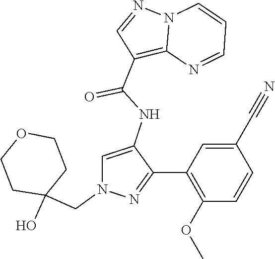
N12C(=C(C(NC3=CN(CC4(O)CCOCC4)N=C3C3=C(OC)C=CC(C#N)=C3)=O)C=N1)N=CC=C2
